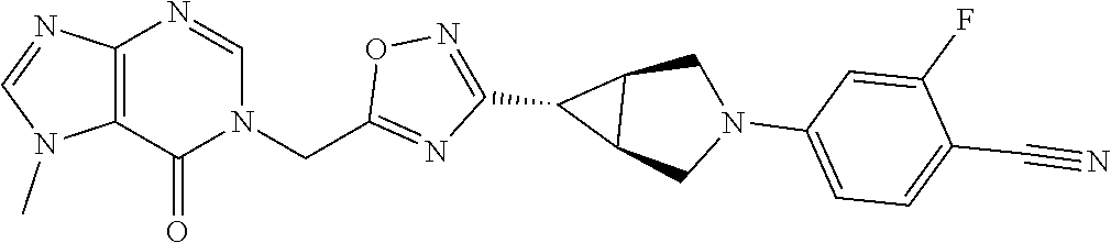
C12=C(C(=O)N(CC3=NC(C4C5C4CN(C4=CC=C(C#N)C(F)=C4)C5)=NO3)C=N1)N(C)C=N2
